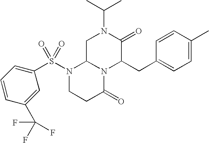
C1C2N(C(CC3=CC=C(C)C=C3)C(=O)N1C(C)C)C(=O)CCN2S(=O)(C1=CC=CC(C(F)(F)F)=C1)=O
